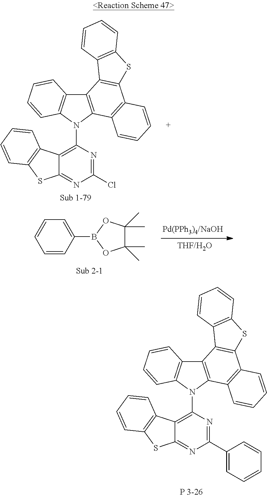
C12=C(N(C3=C4C(=NC(Cl)=N3)SC3=C4C=CC=C3)C3=C1C=CC=C3)C1=C(C3=C2C2=C(S3)C=CC=C2)C=CC=C1.C1=CC(B2OC(C)(C)C(C)(C)O2)=CC=C1.C12=C(N(C3=C4C(=NC(C5=CC=CC=C5)=N3)SC3=C4C=CC=C3)C3=C1C=CC=C3)C1=C(C3=C2C2=C(S3)C=CC=C2)C=CC=C1
